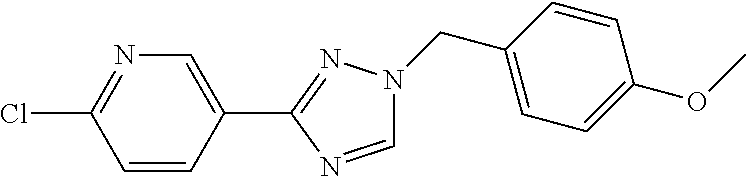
ClC1=NC=C(C2=NN(CC3=CC=C(OC)C=C3)C=N2)C=C1
